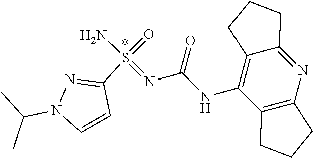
C1=CC(S(=O)(=NC(NC2=C3C(=NC4=C2CCC4)CCC3)=O)N)=NN1C(C)C
